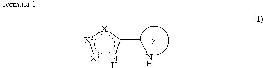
NCc1n[X3]:[X2]:[X1]1.[Z]
